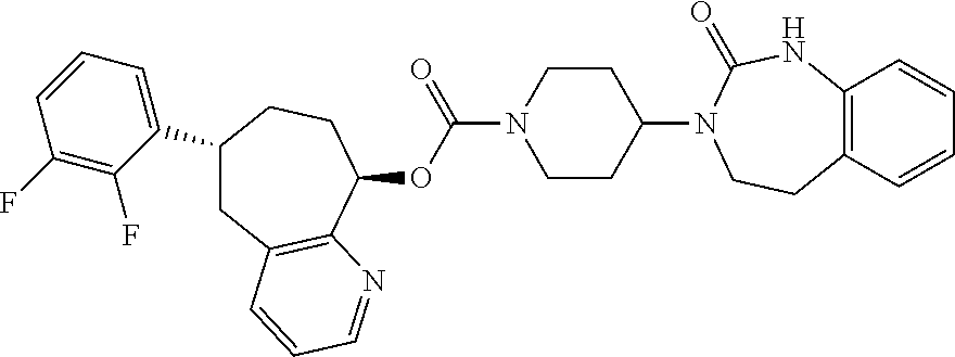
C1(C2=CC=CC(F)=C2F)CC2=C(C(OC(N3CCC(N4CCC5=C(NC4=O)C=CC=C5)CC3)=O)CC1)N=CC=C2
